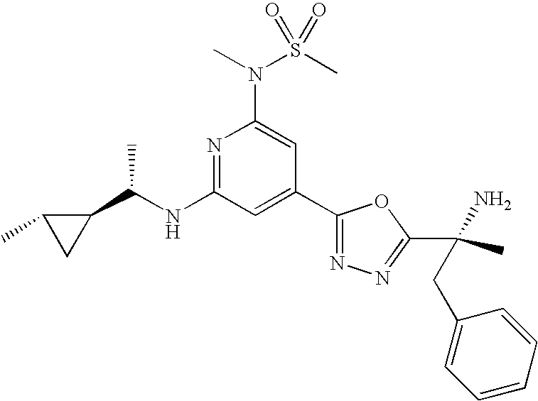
N1=C(NC(C2C(C)C2)C)C=C(C2=NN=C(C(C)(N)CC3=CC=CC=C3)O2)C=C1N(S(C)(=O)=O)C
